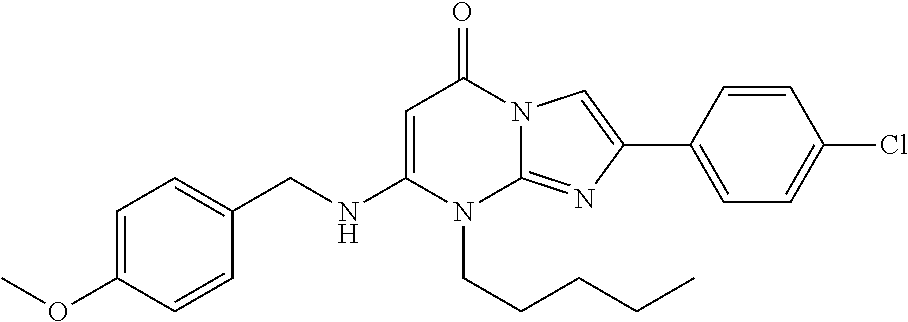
N1(CCCCC)C2=NC(C3=CC=C(Cl)C=C3)=CN2C(=O)C=C1NCC1=CC=C(OC)C=C1
